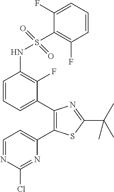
C1=CC=C(F)C(S(NC2=C(F)C(C3=C(C4=CC=NC(Cl)=N4)SC(C(C)(C)C)=N3)=CC=C2)(=O)=O)=C1F
